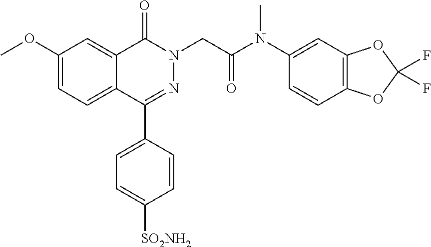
C1(OC)=CC=C2C(=C1)C(=O)N(CC(N(C1=CC3=C(C=C1)OC(F)(F)O3)C)=O)N=C2C1=CC=C([SO2NH2])C=C1
